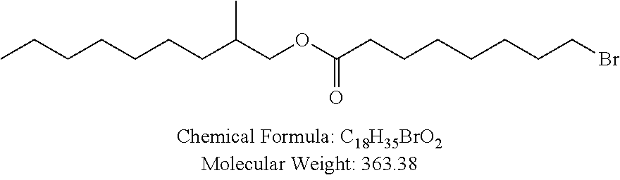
CCCCCCCC(COC(CCCCCCCBr)=O)C
